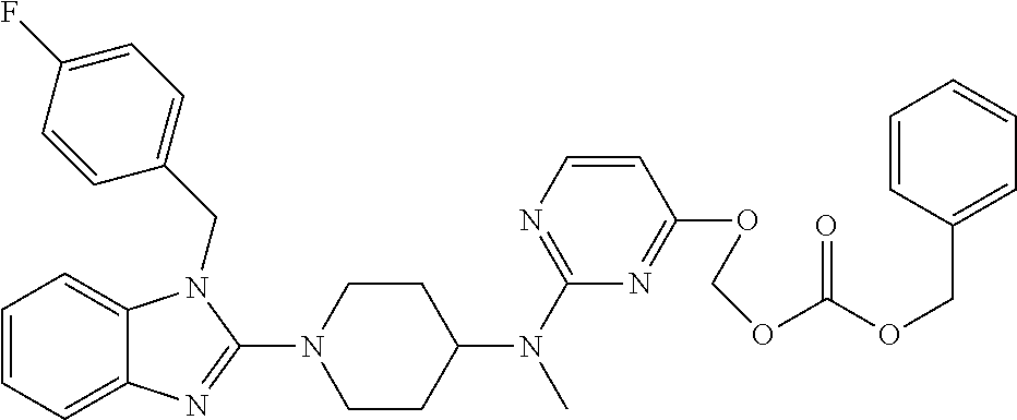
C1=CC=C2C(=C1)N(CC1=CC=C(F)C=C1)C(N1CCC(N(C3=NC=CC(OCOC(OCC4=CC=CC=C4)=O)=N3)C)CC1)=N2
